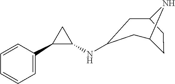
C1=CC(C2C(NC3CC4CCC(N4)C3)C2)=CC=C1
